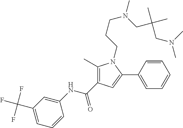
C1(C)=C(C(NC2=CC(C(F)(F)F)=CC=C2)=O)C=C(C2=CC=CC=C2)N1CCCN(CC(C)(C)CN(C)C)C
